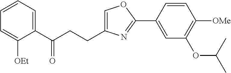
C1=C(CCC(C2=CC=CC=C2[OEt])=O)N=C(C2=CC(OC(C)C)=C([OMe])C=C2)O1
